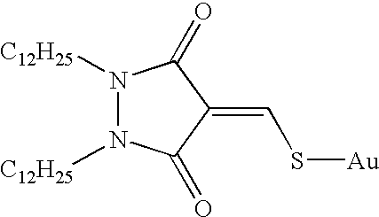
C(S[Au])=C1C(=O)N([C12H25])N([C12H25])C1=O
